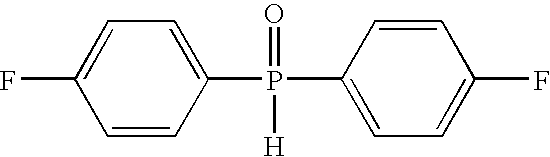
C1=C(P(C2=CC=C(F)C=C2)(=O)[H])C=CC(F)=C1
